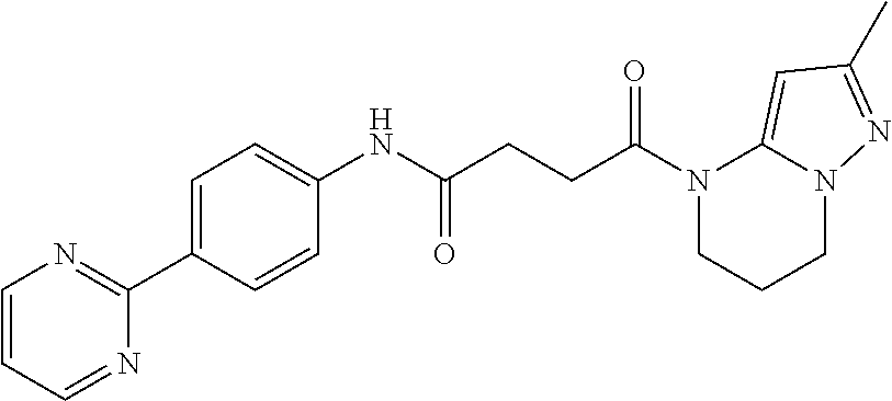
C1(NC(CCC(N2CCCN3C2=CC(C)=N3)=O)=O)=CC=C(C2=NC=CC=N2)C=C1
